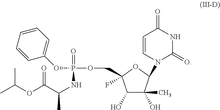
C1(O)C(C)(O)C(N2C=CC(=O)NC2=O)OC1(F)COP(=O)(NC(C)C(OC(C)C)=O)OC1=CC=CC=C1
